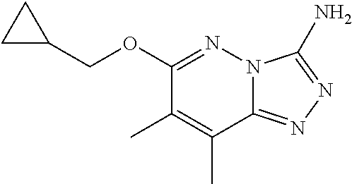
C1(OCC2CC2)=NN2C(=NN=C2N)C(C)=C1C
